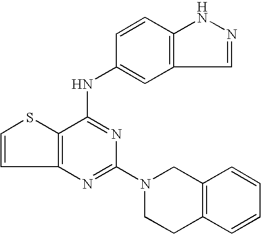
C12=C(C(NC3=CC4=C(C=C3)NN=C4)=NC(N3CCC4=C(C3)C=CC=C4)=N1)SC=C2
